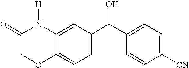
C12=CC=C(C(C3=CC=C([CN])C=C3)O)C=C1N([H])C(=O)CO2
